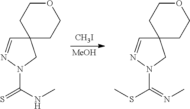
[MeOH].[CH3I].C12(C=NN(C(NC)=S)C1)CCOCC2.C12(C=NN(C(=NC)SC)C1)CCOCC2
